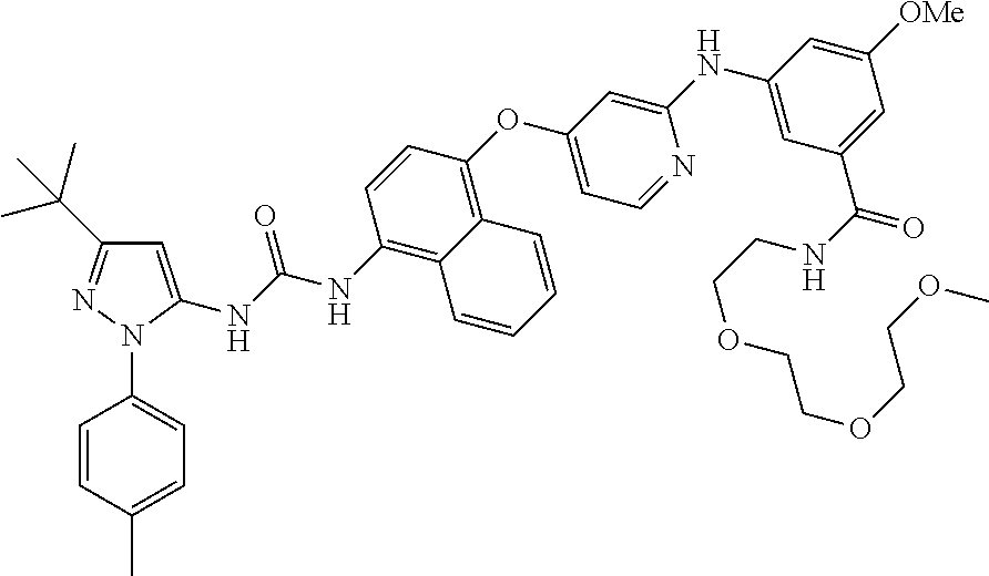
C1=C(C)C=CC(N2N=C(C(C)(C)C)C=C2NC(NC2=C3C(=C(OC4=CC=NC(NC5=CC(C(NCCOCCOCCOC)=O)=CC([OMe])=C5)=C4)C=C2)C=CC=C3)=O)=C1
